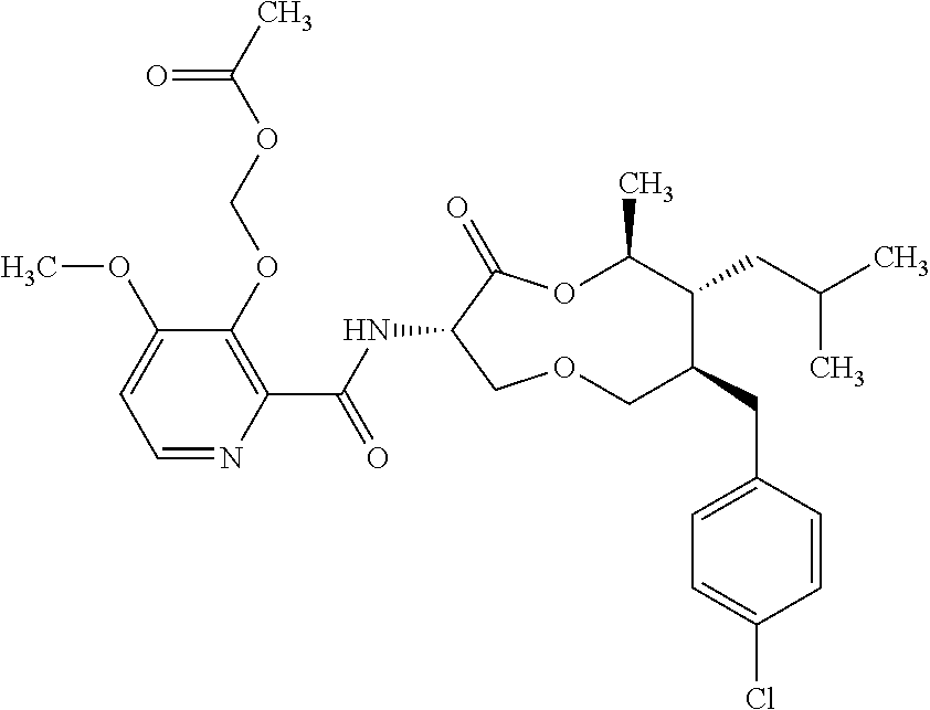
C1(OCOC(C)=O)=C(C(NC2C(=O)OC(C)C(CC(C)C)C(CC3=CC=C(Cl)C=C3)COC2)=O)N=CC=C1OC
